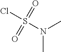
N(C)(C)S(Cl)(=O)=O
